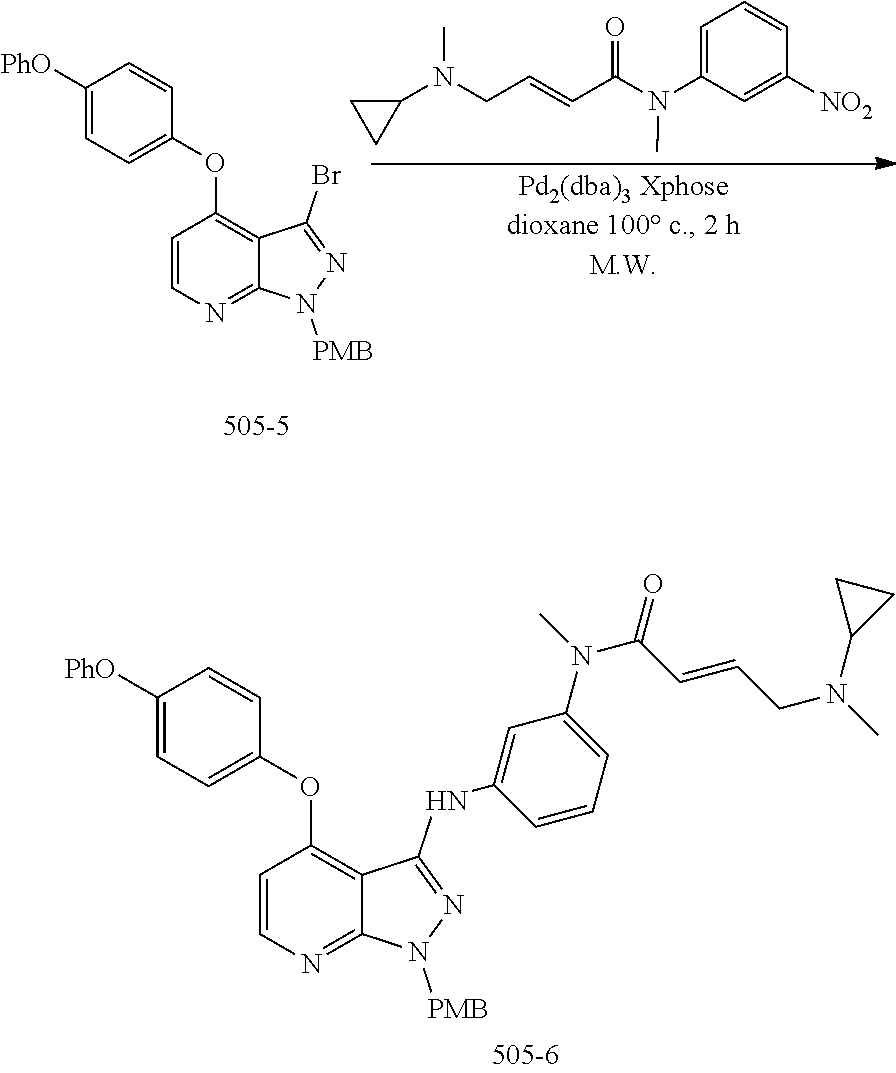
C1(N(CC=CC(=O)N(C2=CC=CC([NO2])=C2)C)C)CC1.C1([PhO])=CC=C(OC2=C3C(=NC=C2)N([PMB])N=C3Br)C=C1.C1([PhO])=CC=C(OC2=C3C(=NC=C2)N([PMB])N=C3NC2=CC(N(C)C(C=CCN(C)C3CC3)=O)=CC=C2)C=C1
